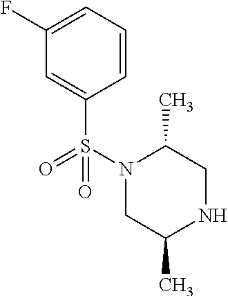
N1(S(C2=CC(F)=CC=C2)(=O)=O)CC(C)NCC1C
